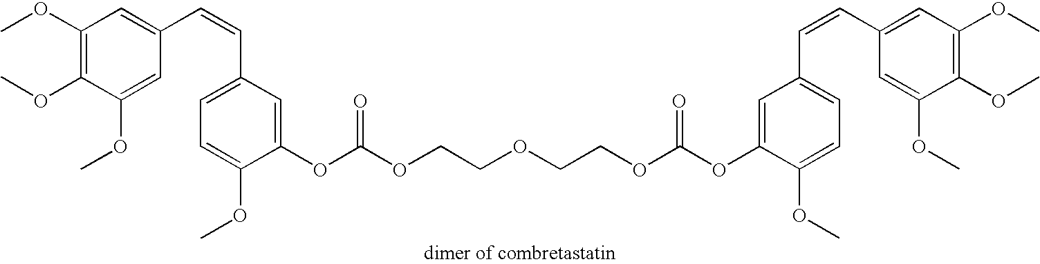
C1(OC)=C(OC)C(OC)=CC(C=CC2=CC=C(OC)C(OC(OCCOCCOC(OC3=CC(C=CC4=CC(OC)=C(OC)C(OC)=C4)=CC=C3OC)=O)=O)=C2)=C1
